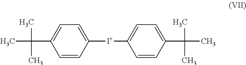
CC(C)(C)C1=CC=C([I+]C2=CC=C(C(C)(C)C)C=C2)C=C1
